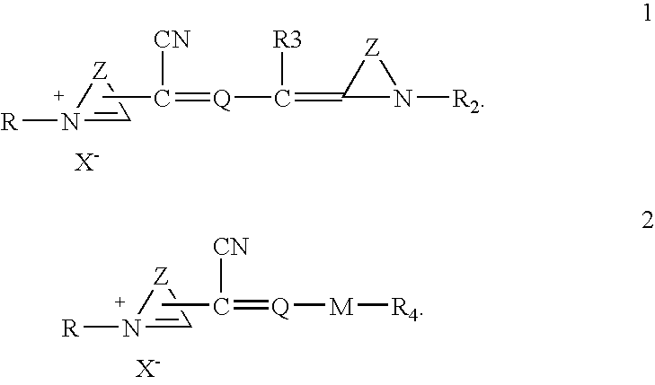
N1([R])=C[Z]1.CC(=[Q]C(=C1N([R2])[Z]1)[R3])[CN].N1([R])=C[Z]1.CC(=[Q][M][R4])[CN]
